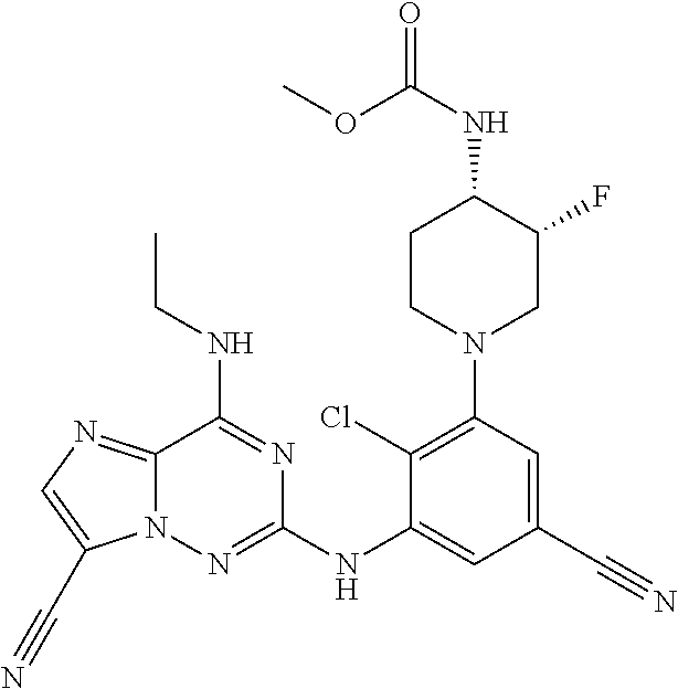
C12=NC=C(C#N)N1N=C(NC1=CC(C#N)=CC(N3CC(F)C(NC(OC)=O)CC3)=C1Cl)N=C2NCC
